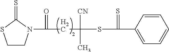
C1=CC=C(C(=S)SC([CN])(C)CC(=O)N2C(=S)SCC2)C=C1
